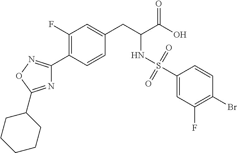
C1(F)=C(C2=NOC(C3CCCCC3)=N2)C=CC(CC(C(O)=O)NS(C2=CC(F)=C(Br)C=C2)(=O)=O)=C1
